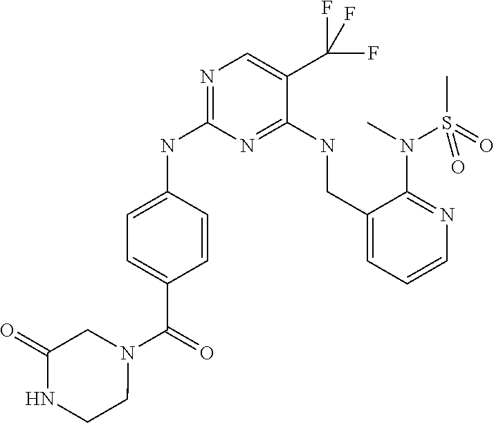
C1=C(NC2=NC=C(C(F)(F)F)C(NCC3=CC=CN=C3N(C)S(C)(=O)=O)=N2)C=CC(C(=O)N2CC(=O)NCC2)=C1
